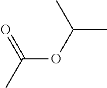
C(OC(C)C)(C)=O
